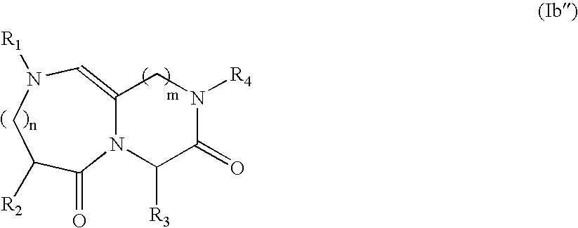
N12C(=CN([R1])CC([R2])C1=O)CN([R4])C(=O)C2[R3]
